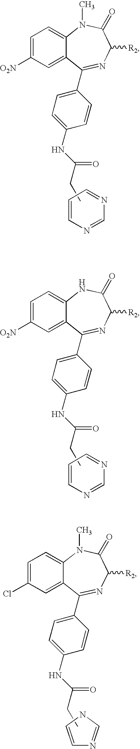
C1=CC=NC=N1.C1=C([O2N])C=C2C(=C1)N(C)C(=O)C([R2])N=C2C1=CC=C(NC(=O)CC)C=C1.C1=CC=NC=N1.C1=C([O2N])C=C2C(=C1)NC(=O)C([R2])N=C2C1=CC=C(NC(=O)CC)C=C1.C1=CNC=N1.C1=C(Cl)C=C2C(=C1)N(C)C(=O)C([R2])N=C2C1=CC=C(NC(=O)CC)C=C1
